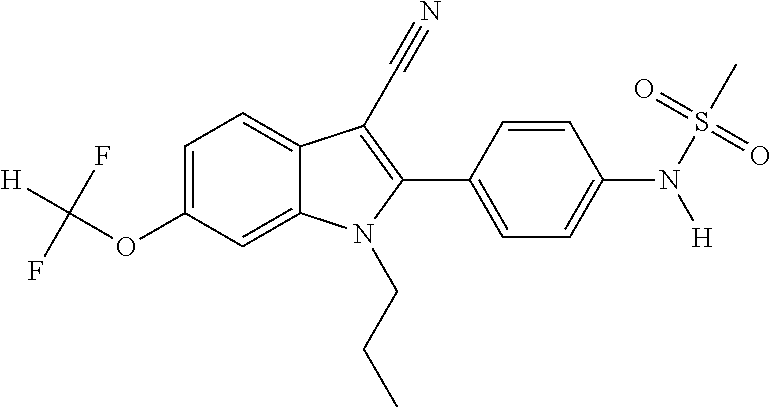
C1=C(OC([H])(F)F)C=C2C(=C1)C(C#N)=C(C1=CC=C(N(S(C)(=O)=O)[H])C=C1)N2CCC
